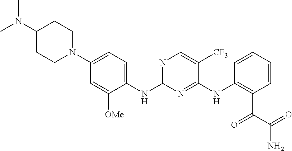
C1(N(C)C)CCN(C2=CC=C(NC3=NC=C([CF3])C(NC4=C(C(=O)C(=O)N)C=CC=C4)=N3)C([OMe])=C2)CC1
